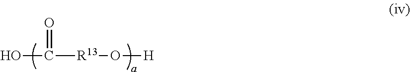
OC([R13]O[H])=O
